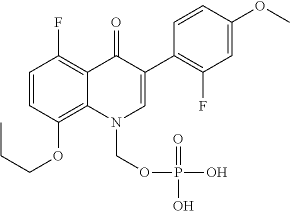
C1=CC(OCCC)=C2C(=C1F)C(=O)C(C1=C(F)C=C(OC)C=C1)=CN2COP(O)(=O)O
